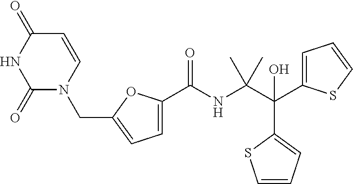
C1=C(C(C(NC(C2=CC=C(CN3C(=O)NC(=O)C=C3)O2)=O)(C)C)(C2=CC=CS2)O)SC=C1
